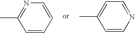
CC1=NC=CC=C1.CC1=CC=NC=C1
